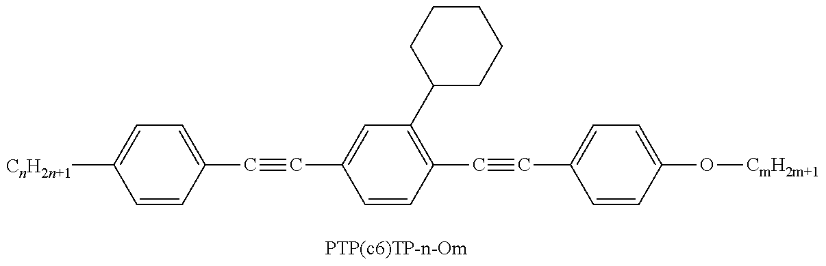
C1=CC(C#CC2=CC(C3CCCCC3)=C(C#CC3=CC=C(O[CmH2m+1])C=C3)C=C2)=CC=C1[CnH2n+1]
